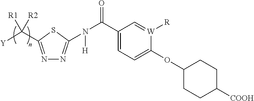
N1=C(C([Y])([R1])[R2])SC(N(C(C2=CC=C(OC3CCC([COOH])CC3)[W]([R])=C2)=O)[H])=N1
